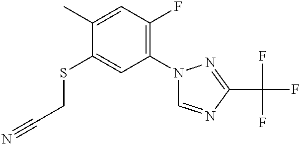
C1(C)=CC(F)=C(N2C=NC(C(F)(F)F)=N2)C=C1SCC#N
